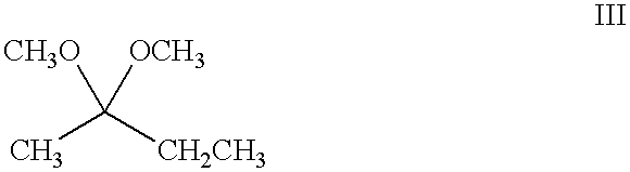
CC([CH2CH3])([OCH3])[CH3O]
